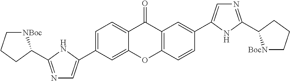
C1=C(C2=CN=C(C3[NBoc]CCC3)N2)C=C2C(=C1)C(=O)C1=C(O2)C=CC(C2=CN=C(C3[BocN]CCC3)N2)=C1
